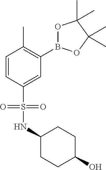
C1=CC(S(NC2CCC(O)CC2)(=O)=O)=CC(B2OC(C)(C)C(C)(C)O2)=C1C
